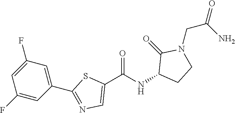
C1(C(NC2CCN(CC(=O)N)C2=O)=O)=CN=C(C2=CC(F)=CC(F)=C2)S1
